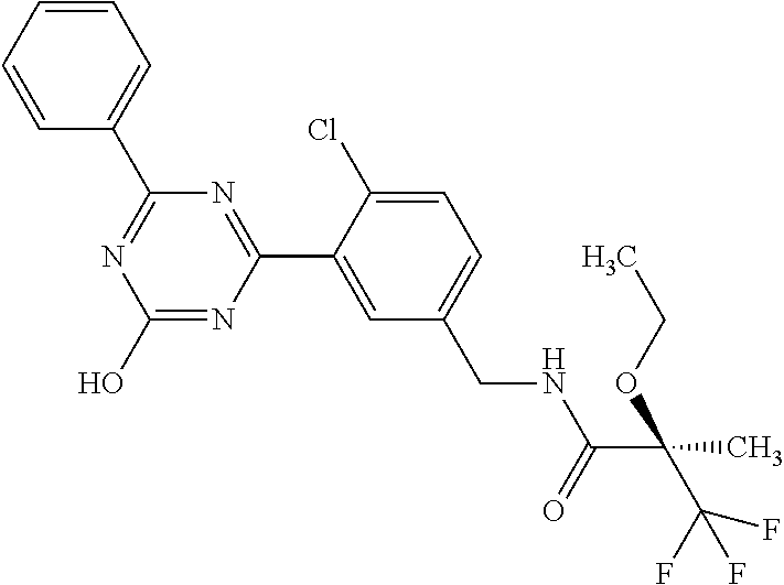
C1(C2=NC(O)=NC(C3=CC(CNC(=O)C(C(F)(F)F)(C)OCC)=CC=C3Cl)=N2)=CC=CC=C1
